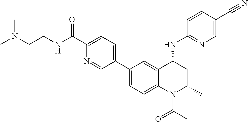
N(CCNC(C1=CC=C(C2=CC=C3C(=C2)C(NC2=NC=C(C#N)C=C2)CC(C)N3C(C)=O)C=N1)=O)(C)C
